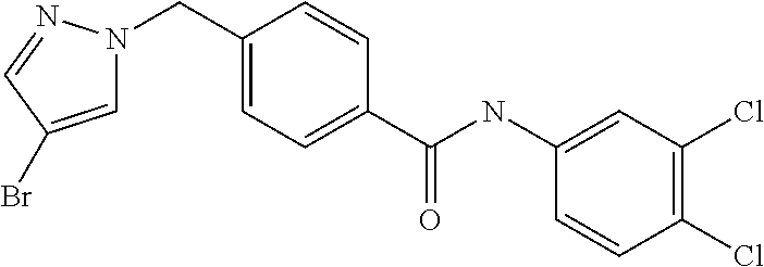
C1(C(=O)NC2=CC(Cl)=C(Cl)C=C2)=CC=C(CN2C=C(Br)C=N2)C=C1
